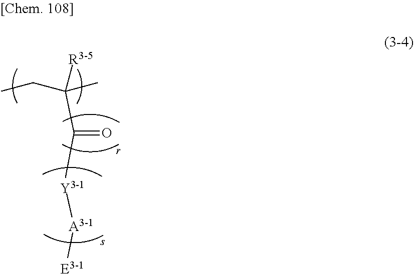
C(=O)(C([R3-5])(C)CC)[Y3-1][A3-1][E3-1]
